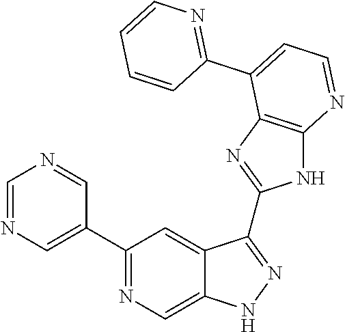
C1=NC=C(C2=NC=C3C(=C2)C(C2=NC4=C(N2)N=CC=C4C2=NC=CC=C2)=NN3)C=N1
